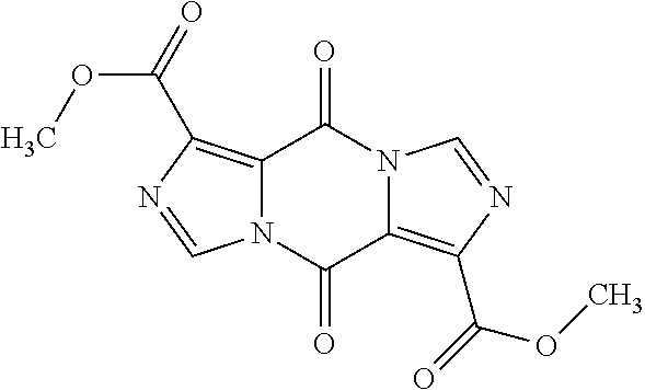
C12=C(C(=O)OC)N=CN1C(=O)C1=C(C(=O)OC)N=CN1C2=O
